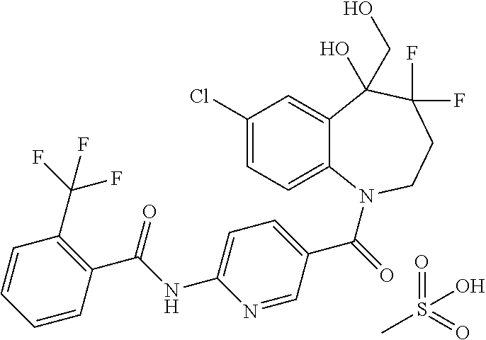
C12=CC(Cl)=CC=C1N(C(=O)C1=CC=C(NC(C3=C(C(F)(F)F)C=CC=C3)=O)N=C1)CCC(F)(F)C2(CO)O.CS(=O)(=O)O
